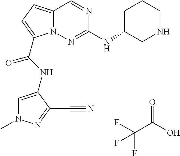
O=C(O)C(F)(F)F.N1=CC2=CC=C(C(NC3=CN(C)N=C3C#N)=O)N2N=C1NC1CNCCC1
